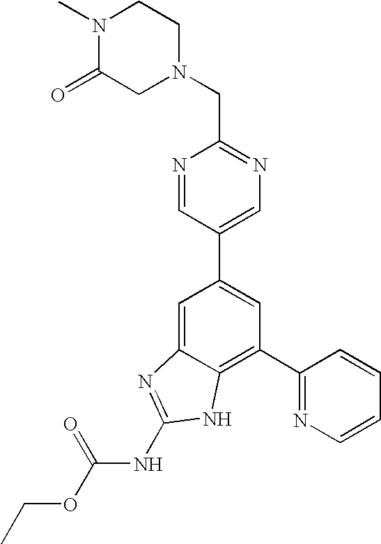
N1=CC(C2=CC(C3=NC=CC=C3)=C3C(=C2)N=C(NC(OCC)=O)N3)=CN=C1CN1CCN(C)C(=O)C1
